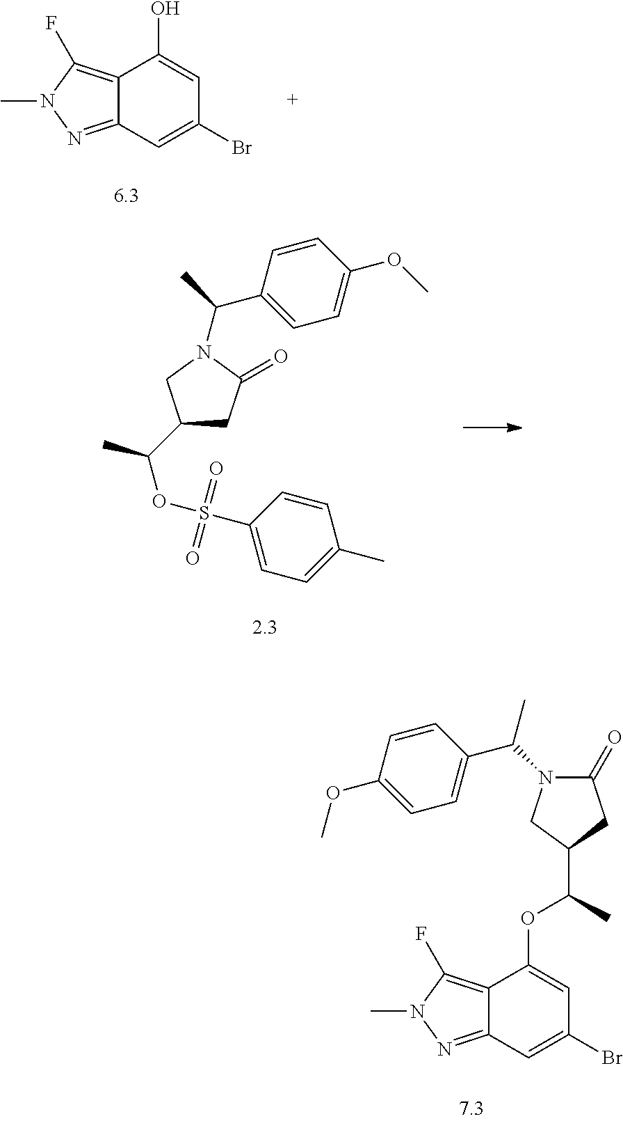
C12=C(F)N(C)N=C1C=C(Br)C=C2O.C1=C(OC)C=CC(C(N2C(=O)CC(C(OS(C3=CC=C(C)C=C3)(=O)=O)C)C2)C)=C1.C1=C(OC)C=CC(C(N2C(=O)CC(C(OC3=CC(Br)=CC4=NN(C)C(F)=C43)C)C2)C)=C1
